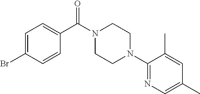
C1=C(Br)C=CC(C(N2CCN(C3=NC=C(C)C=C3C)CC2)=O)=C1
